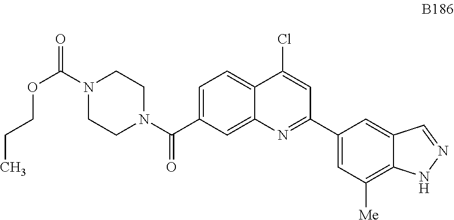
C1=C(C(N2CCN(C(=O)OCCC)CC2)=O)C=C2C(=C1)C(Cl)=CC(C1=CC([Me])=C3C(=C1)C=NN3)=N2
